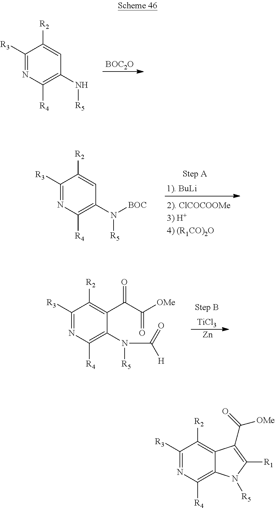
C1([R3])=NC([R4])=C(N[R5])C=C1[R2].[BOC2O].C1([R3])=NC([R4])=C(N([R5])[BOC])C=C1[R2].C1([R3])=NC([R4])=C(N([R5])C([H])=O)C(C(C([OMe])=O)=O)=C1[R2].[TiCl3].[Zn].C1([R3])=NC([R4])=C2C(=C1[R2])C(C(=O)[OMe])=C([R1])N2[R5]
